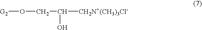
[G2]OCC([CH2N+(CH3)3Cl-])O
